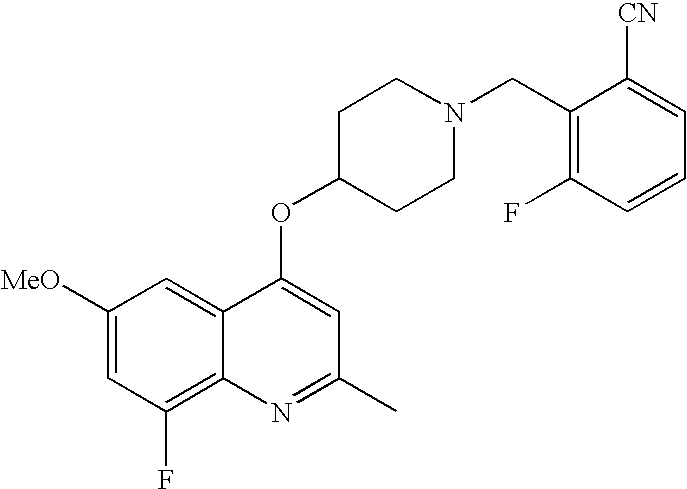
C1([MeO])=CC(F)=C2C(=C1)C(OC1CCN(CC3=C(F)C=CC=C3[CN])CC1)=CC(C)=N2
